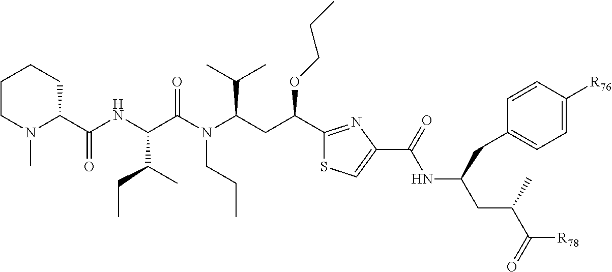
C1(C(NC(C(N(C(CC(C2=NC(C(NC(CC(C(=O)[R78])C)CC3=CC=C([R76])C=C3)=O)=CS2)OCCC)C(C)C)CCC)=O)C(CC)C)=O)CCCCN1C
